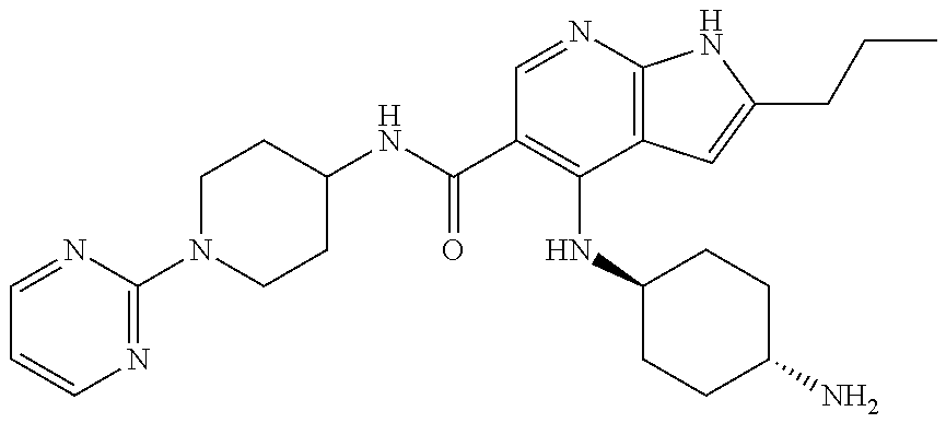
C1(NC(C2=C(NC3CCC(N)CC3)C3=C(N=C2)NC(CCC)=C3)=O)CCN(C2=NC=CC=N2)CC1
